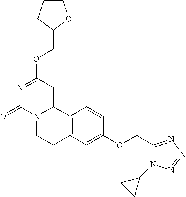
N1=C(OCC2OCCC2)C=C2N(C1=O)CCC1=C2C=CC(OCC2=NN=NN2C2CC2)=C1
